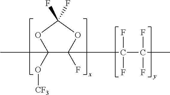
CC1(O[CF3])C(C(C(C)(F)F)(F)F)(F)OC(F)(F)O1
